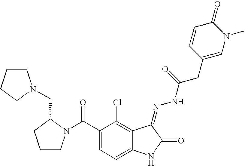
C1(C(=O)N2CCCC2CN2CCCC2)=CC=C2C(=C1Cl)C(=NNC(CC1=CN(C)C(=O)C=C1)=O)C(=O)N2
